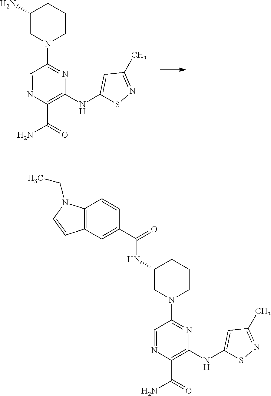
C1(NC2=CC(C)=NS2)=C(C(N)=O)N=CC(N2CCCC(N)C2)=N1.C1(NC2=CC(C)=NS2)=C(C(N)=O)N=CC(N2CCCC(NC(C3=CC4=C(C=C3)N(CC)C=C4)=O)C2)=N1
